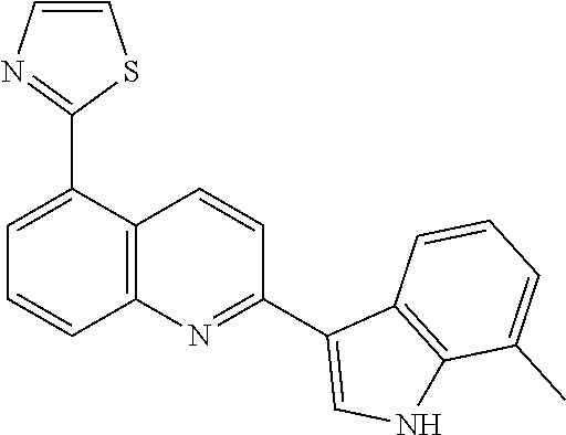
C1=C(C2=NC=CS2)C2=C(C=C1)N=C(C1=CNC3=C1C=CC=C3C)C=C2
